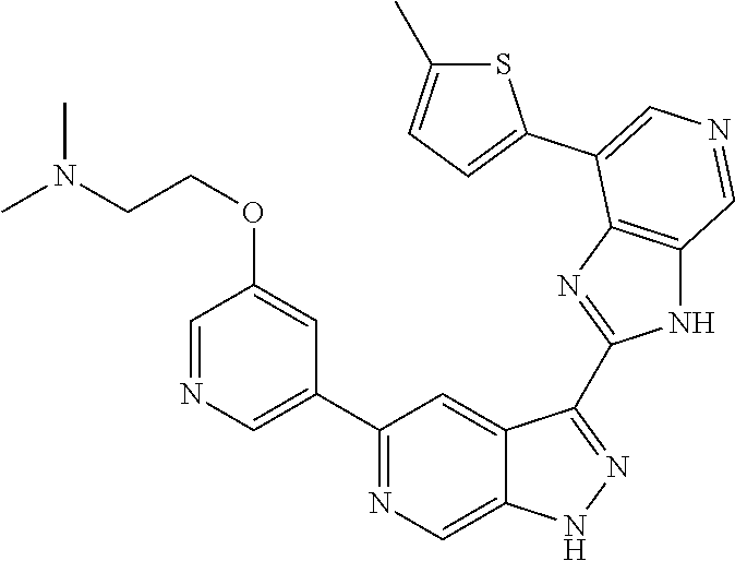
C1(C2=CN=CC(OCCN(C)C)=C2)=NC=C2C(=C1)C(C1=NC3=C(N1)C=NC=C3C1=CC=C(C)S1)=NN2
